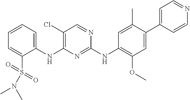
C1(NC2=C(Cl)C=NC(NC3=C(OC)C=C(C4=CC=NC=C4)C(C)=C3)=N2)=CC=CC=C1S(=O)(=O)N(C)C
